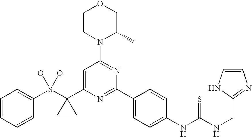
C1=CC=CC(S(C2(C3=CC(N4C(C)COCC4)=NC(C4=CC=C(NC(NCC5=NC=CN5)=S)C=C4)=N3)CC2)(O)O)=C1
